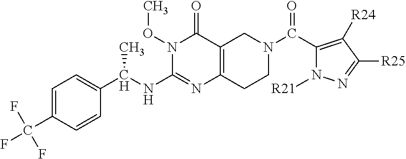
C1=C(C(F)(F)F)C=CC(C(NC2=NC3=C(C(=O)N2OC)CN(C(=O)C2=C([R24])C([R25])=NN2[R21])CC3)C)=C1
